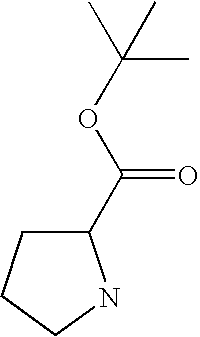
C1(C(=O)OC(C)(C)C)CCCN1
